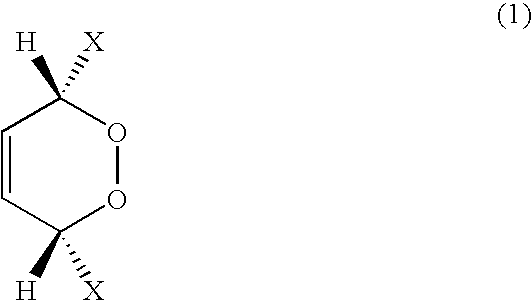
C1=CC([H])([X])OOC1([H])[X]
